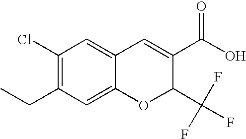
C1(Cl)=C(CC)C=C2C(=C1)C=C(C(=O)O)C(C(F)(F)F)O2
